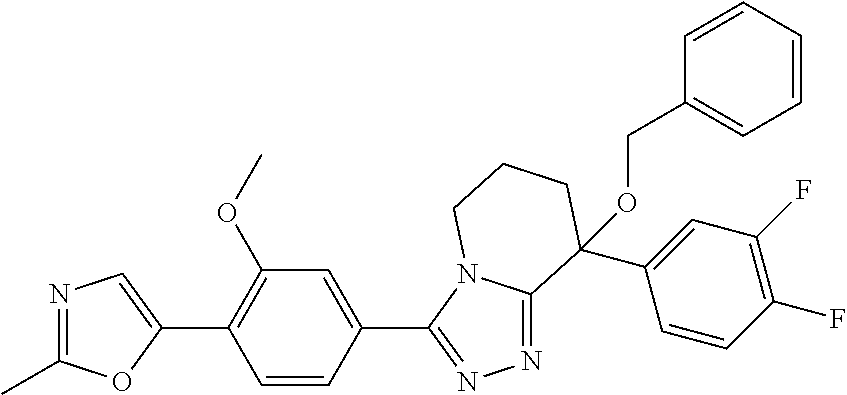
N1=C(C)OC(C2=C(OC)C=C(C3=NN=C4N3CCCC4(C3=CC(F)=C(F)C=C3)OCC3=CC=CC=C3)C=C2)=C1
